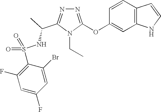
N1=C(OC2=CC3=C(C=C2)C=CN3)N(CC)C(C(C)NS(C2=C(F)C=C(F)C=C2Br)(=O)=O)=N1
